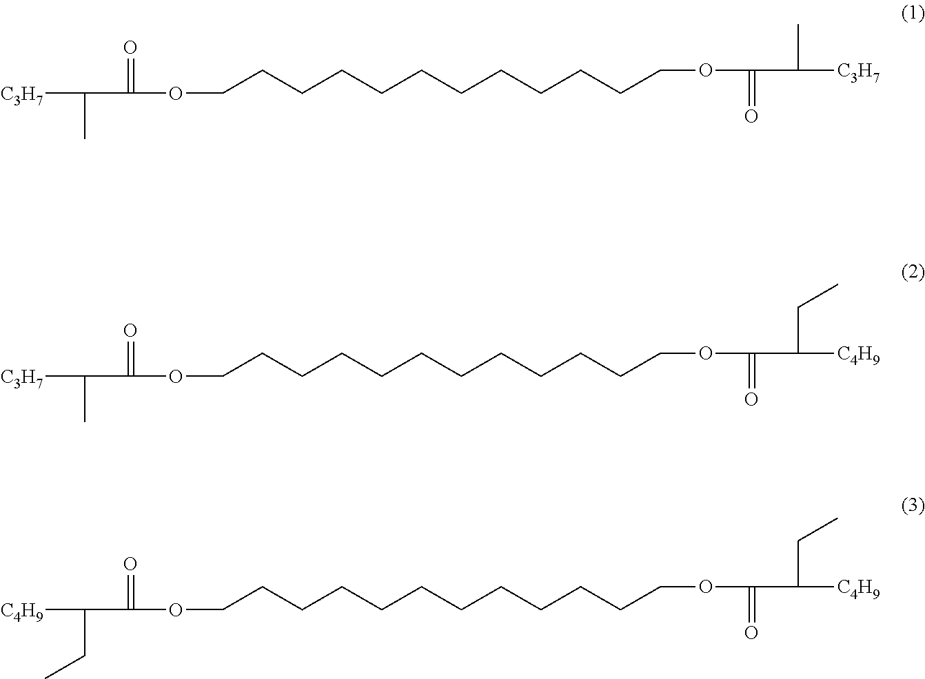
C(CCCCCCCCCCCOC(=O)C(C)[C3H7])OC(=O)C(C)[C3H7].C(CCCCCCCCCCCOC(=O)C(CC)[C4H9])OC(=O)C(C)[C3H7].C(CCCCCCCCCCCOC(=O)C(CC)[C4H9])OC(=O)C(CC)[C4H9]
